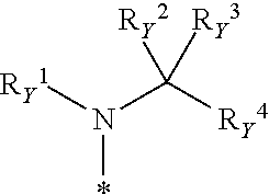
[RY1]N(C([RY4])([RY2])[RY3])*
